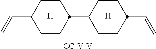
C(C1CCC(C2CCC(C=C)CC2)CC1)=C.[H].[H].[CC-V-V]
